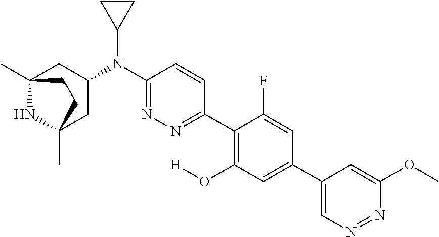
C12(C)NC(C)(CC(N(C3=NN=C(C4=C(O[H])C=C(C5=CN=NC(OC)=C5)C=C4F)C=C3)C3CC3)C1)CC2
